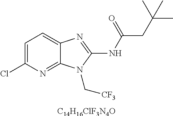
[C14H16ClF3N4O].C1=C(Cl)N=C2C(=C1)N=C(NC(CC(C)(C)C)=O)N2C[CF3]
